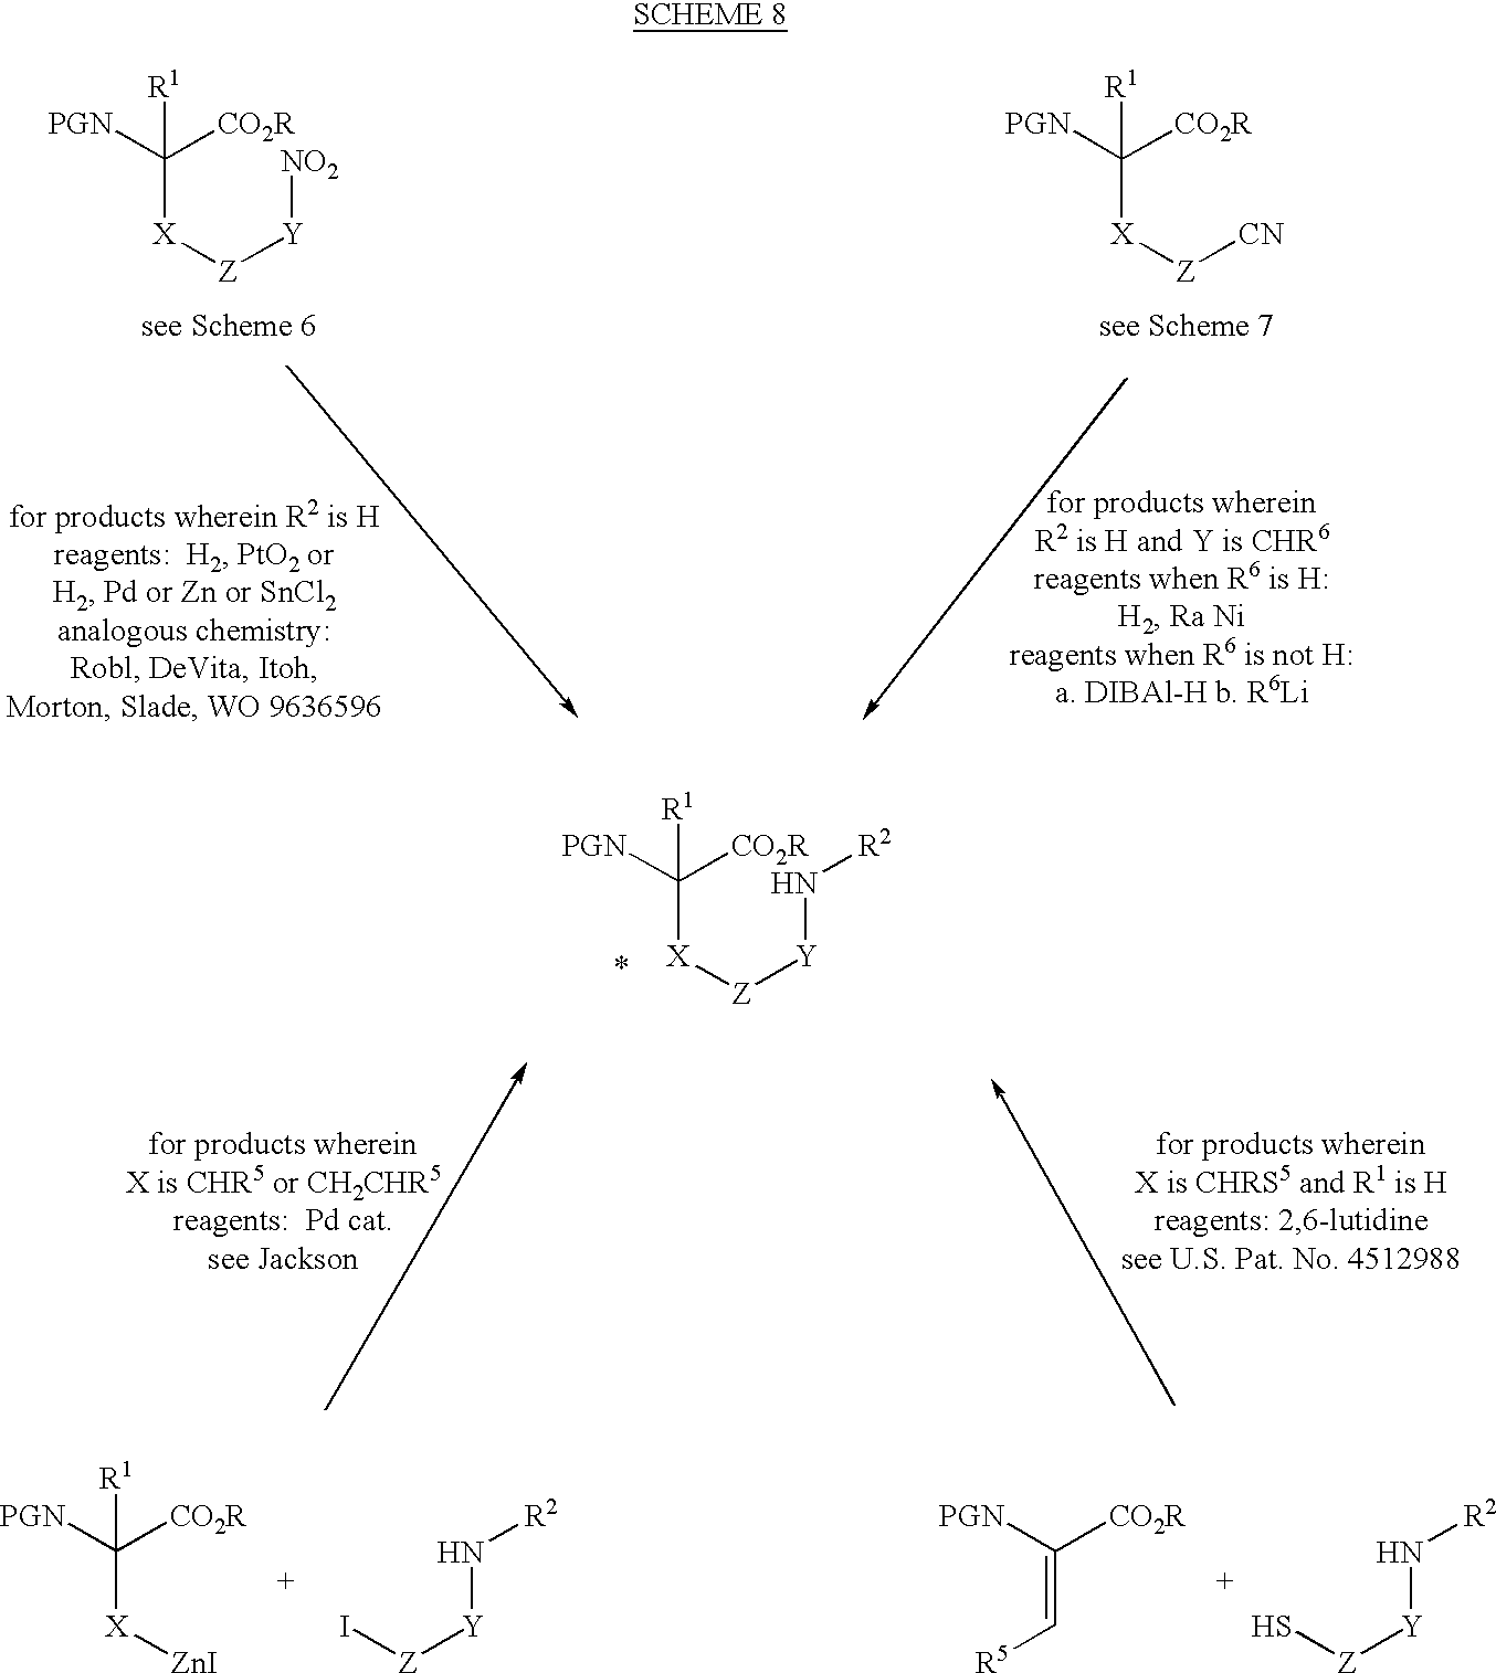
C([X][Z][Y][NO2])([CO2R])([PGN])[R1].C([X][Z][CN])([CO2R])([PGN])[R1].C([X][Z][Y]N[R2])([CO2R])([PGN])[R1].I[Z][Y]N[R2].S[Z][Y]N[R2].C([X][ZnI])([CO2R])([PGN])[R1].C(=C[R5])([CO2R])[PGN]
